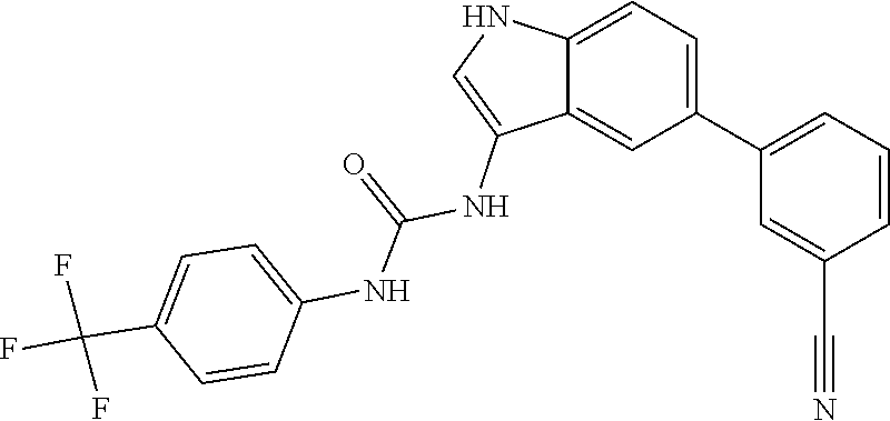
C1=C(C(F)(F)F)C=CC(NC(=O)NC2=CNC3=CC=C(C4=CC=CC(C#N)=C4)C=C23)=C1
